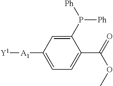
C1([A1][Y1])=CC=C(C(=O)OC)C(P([Ph])[Ph])=C1
